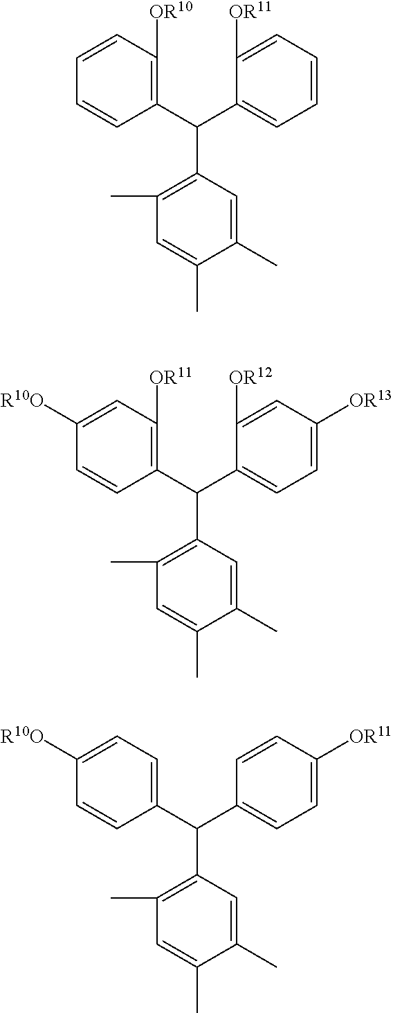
C1(C(C2=CC=C([OR13])C=C2[OR12])C2=C(C)C=C(C)C(C)=C2)=C([OR11])C=C([R10O])C=C1.C1(C(C2=CC=CC=C2[OR11])C2=C(C)C=C(C)C(C)=C2)=C([OR10])C=CC=C1.C1(C(C2=CC=C([OR11])C=C2)C2=C(C)C=C(C)C(C)=C2)=CC=C([R10O])C=C1
